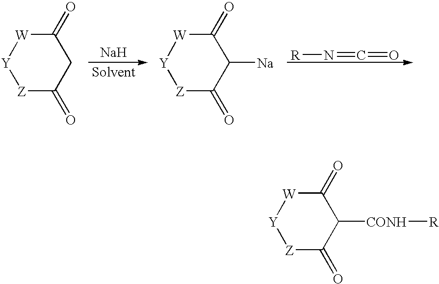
[Na].[R]N=C=O.[Z]1C(=O)CC(=O)[W][Y]1.[Z]1C(=O)C([Na])C(=O)[W][Y]1.[Z]1C(=O)C([CONH][R])C(=O)[W][Y]1
